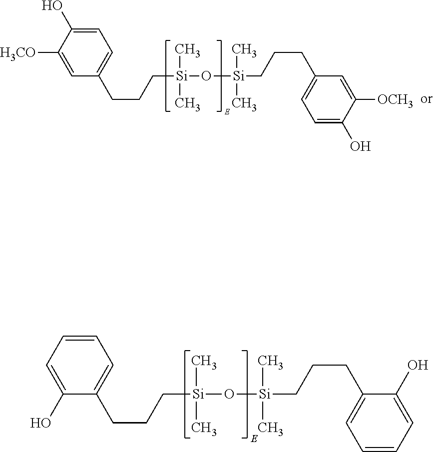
C1(O)=CC=CC=C1CCC[Si](C)(C)O[Si](C)(C)CCCC1=CC=CC=C1O.C1=C([H3CO])C(O)=CC=C1CCC[Si](C)(C)O[Si](C)(C)CCCC1=CC=C(O)C([OCH3])=C1
